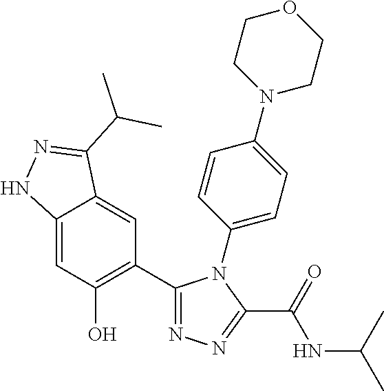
C12=CC(O)=C(C3=NN=C(C(=O)NC(C)C)N3C3=CC=C(N4CCOCC4)C=C3)C=C1C(C(C)C)=NN2
